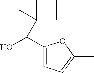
C1(C(O)C(CC)(C)C)=CC=C(C)O1
